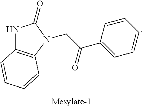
N1C2=C(N(CC(=O)C3=CC=CC=C3)C1=O)C=CC=C2
